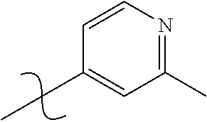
C1(C)=NC=CC(CC)=C1
